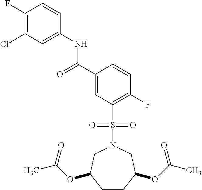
C1(F)=C(Cl)C=C(NC(=O)C2=CC(S(N3CC(OC(C)=O)CCC(OC(=O)C)C3)(=O)=O)=C(F)C=C2)C=C1
